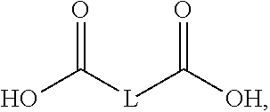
OC([L]C([OH])=O)=O
